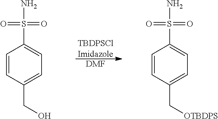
[TBDPSClImidazole].[DMF].C1=CC(CO)=CC=C1S(N)(=O)=O.C1=CC(C[OTBDPS])=CC=C1S(N)(=O)=O
